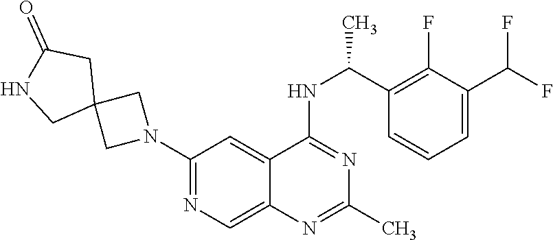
N1(C2=NC=C3C(=C2)C(NC(C2=C(F)C(C(F)F)=CC=C2)C)=NC(C)=N3)CC2(C1)CC(=O)NC2
